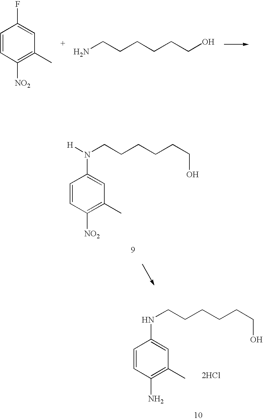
C1=CC([NO2])=C(C)C=C1F.NCCCCCCO.N(CCCCCCO)(C1=CC(C)=C([NO2])C=C1)[H].N(CCCCCCO)C1=CC(C)=C(N)C=C1.[2HCl]
